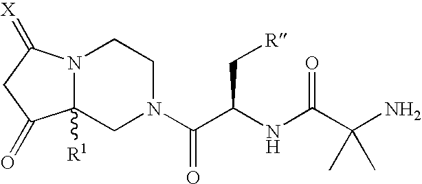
N12C([R1])(CN(C(C(NC(C(N)(C)C)=O)C[R])=O)CC1)C(=O)CC2=[X]
